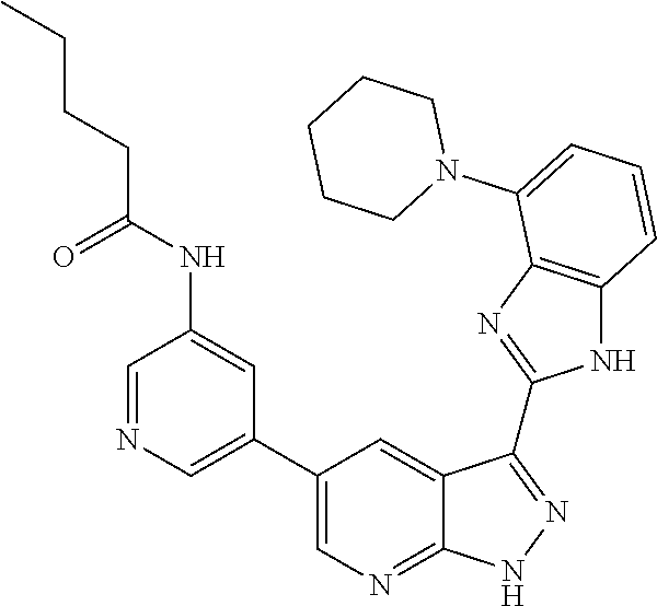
C1CCCCN1C1=CC=CC2=C1N=C(C1=NNC3=NC=C(C4=CN=CC(NC(CCCC)=O)=C4)C=C31)N2
